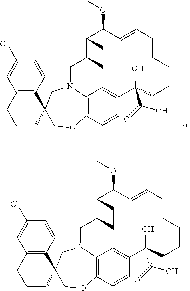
C12=C(C=CC(Cl)=C1)C1(CCC2)COC2=C3N(C1)CC1C(C(OC)C=CCCCCCC(O)(C(=O)O)C(=C3)C=C2)CC1.C12=C3C=C(C=C1)C(O)(C(=O)O)CCCCCC=CC(OC)C1C(CN3CC3(C4=C(C=C(Cl)C=C4)CCC3)CO2)CC1
